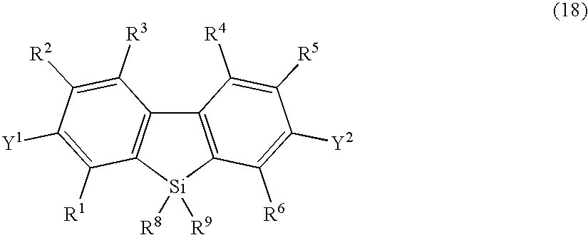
C12=C([Si]([R8])([R9])C3=C1C([R3])=C([R2])C([Y1])=C3[R1])C([R6])=C([Y2])C([R5])=C2[R4]
